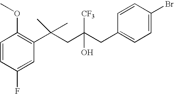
C1(F)=CC(C(CC(CC2=CC=C(Br)C=C2)(O)[CF3])(C)C)=C(OC)C=C1
